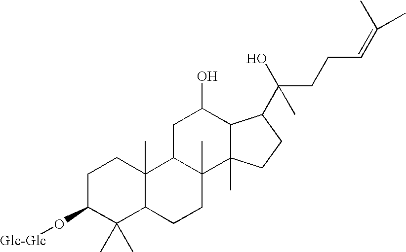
C1C(O[Glc-Glc])C(C)(C)C2C(C)(C1)C1C(C)(CC2)C2(C)C(C(O)C1)C(C(O)(CCC=C(C)C)C)CC2
